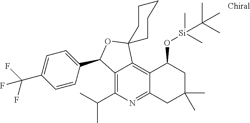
C12=C3C(=C(C(C)C)N=C1CC(C)(C)CC2O[Si](C)(C)C(C)(C)C)C(C1=CC=C(C(F)(F)F)C=C1)OC31CCCCC1
